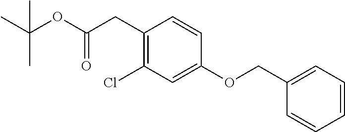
C(=O)(CC1=C(Cl)C=C(OCC2=CC=CC=C2)C=C1)OC(C)(C)C
